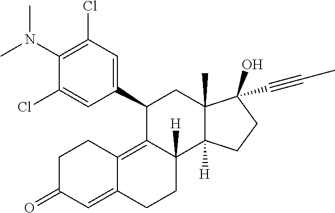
C1(N(C)C)=C(Cl)C=C(C2C3=C4C(=CC(=O)CC4)CCC3([H])C3([H])C(C)(C2)C(O)(C#CC)CC3)C=C1Cl
